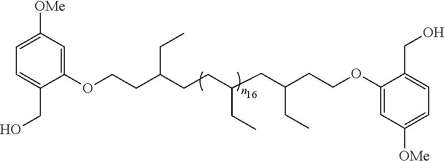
C1=C([OMe])C=C(OCCC(CCC(CC(CCOC2=CC([OMe])=CC=C2CO)CC)CC)CC)C(CO)=C1
